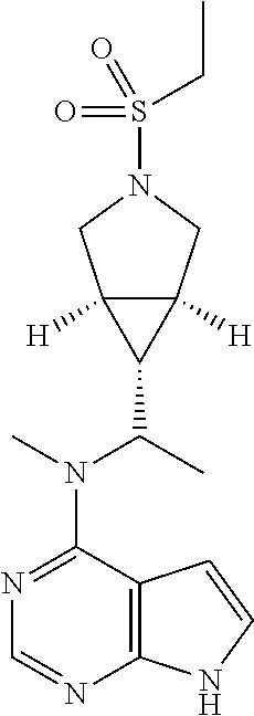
C12=C(N=CN=C1N(C)C(C1C3([H])C1([H])CN(S(=O)(=O)CC)C3)C)NC=C2
